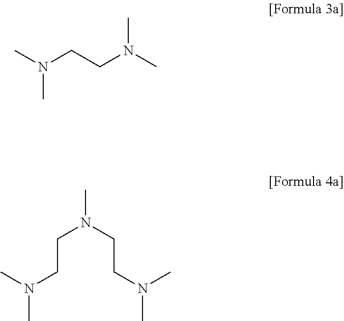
CN(CCN(C)C)C.CN(CCN(C)CCN(C)C)C
